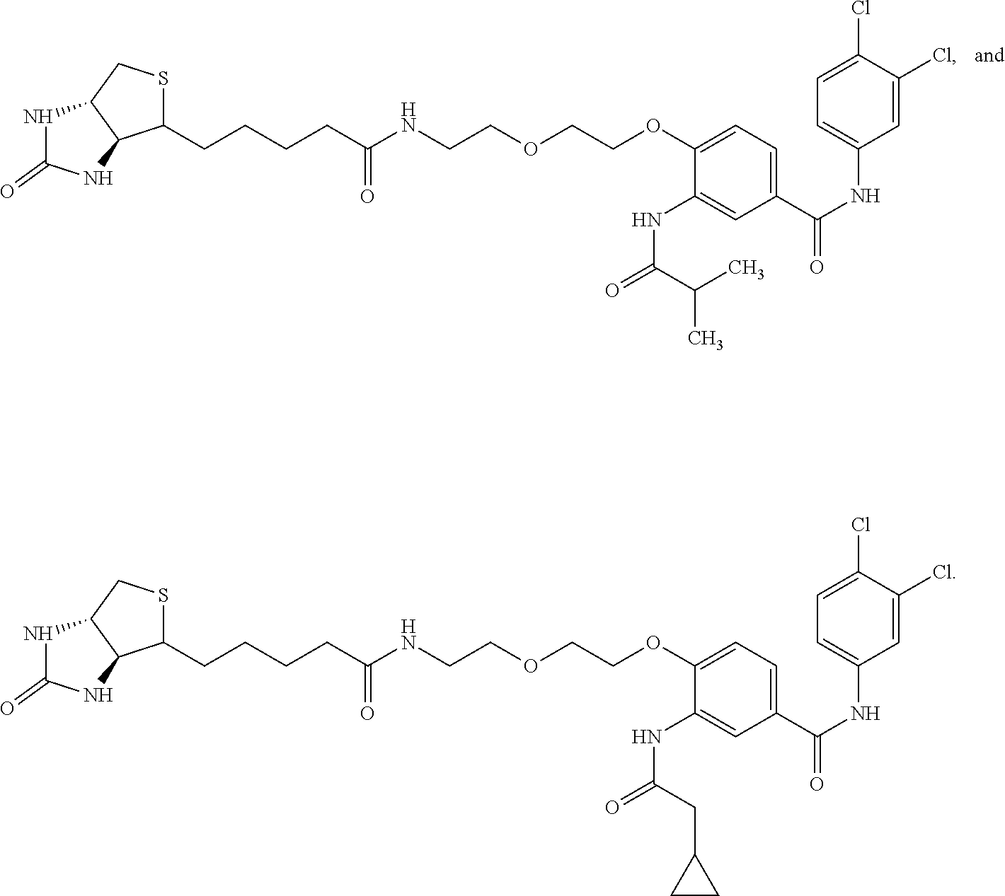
S1C(CCCCC(NCCOCCOC2=CC=C(C(NC3=CC=C(Cl)C(Cl)=C3)=O)C=C2NC(=O)C(C)C)=O)C2C(C1)NC(=O)N2.S1C(CCCCC(NCCOCCOC2=CC=C(C(NC3=CC=C(Cl)C(Cl)=C3)=O)C=C2NC(=O)CC2CC2)=O)C2C(C1)NC(=O)N2
